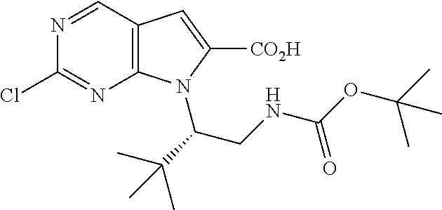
C1=NC(Cl)=NC2=C1C=C([CO2H])N2C(CNC(OC(C)(C)C)=O)C(C)(C)C
